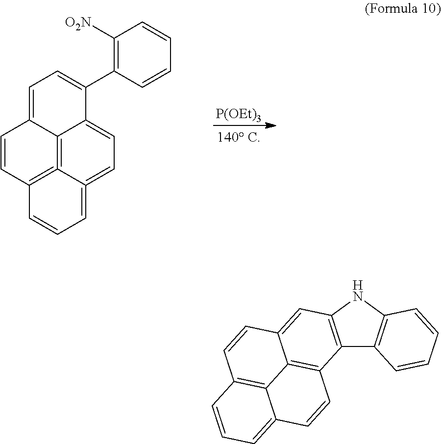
[P(OEt)3].C12=C3=C4C=CC1=CC=C(C1=C([O2N])C=CC=C1)C2=CC=C3=CC=C4.C12=C(NC3=C1C=CC=C3)C=C1C3=C2C=CC2=CC=CC(=C32)C=C1
